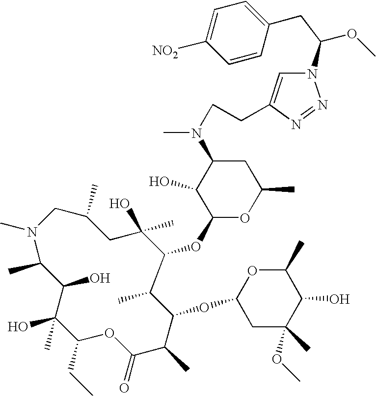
N1(C)CC(C)CC(O)(C)C(OC2OC(C)CC(N(C)CCC3=CN(C(OC)CC4=CC=C([NO2])C=C4)N=N3)C2O)C(C)C(OC2CC(C)(OC)C(O)C(C)O2)C(C)C(=O)OC(CC)C(O)(C)C(O)C1C
